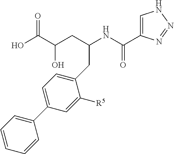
OC(C(CC(NC(C1=CNN=N1)=O)CC1=CC=C(C2=CC=CC=C2)C=C1[R5])O)=O
